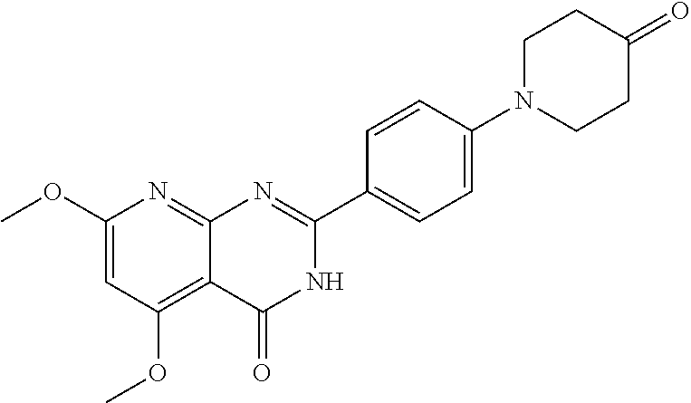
C1(OC)=CC(OC)=C2C(=N1)N=C(C1=CC=C(N3CCC(=O)CC3)C=C1)NC2=O
